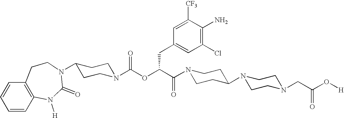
C1=CC2=C(C=C1)CCN(C1CCN(C(OC(C(N3CCC(N4CCN(CC(O[H])=O)CC4)CC3)=O)CC3=CC(Cl)=C(N)C([CF3])=C3)=O)CC1)C(=O)N2[H]
